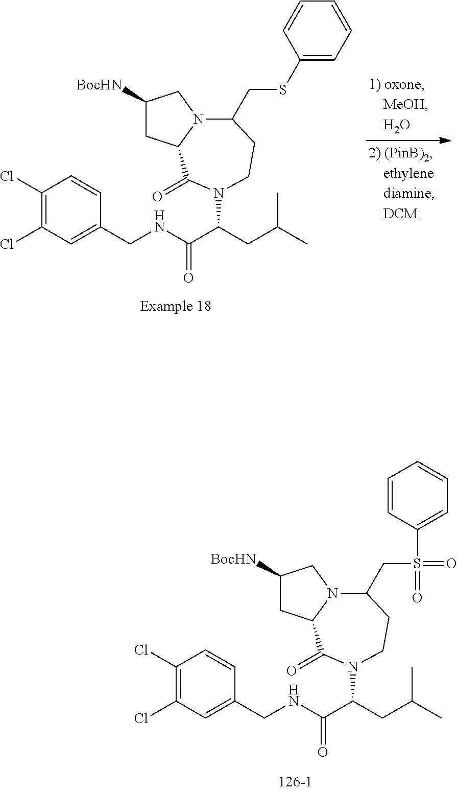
C1(Cl)=C(Cl)C=C(CNC(C(CC(C)C)N2C(=O)C3CC([BocHN])CN3C(CSC3=CC=CC=C3)CC2)=O)C=C1.C1(Cl)=C(Cl)C=C(CNC(C(CC(C)C)N2C(=O)C3CC([BocHN])CN3C(CS(=O)(C3=CC=CC=C3)=O)CC2)=O)C=C1
